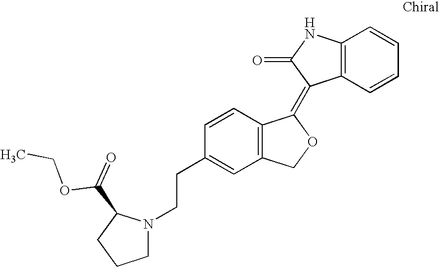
C1=CC(CCN2CCCC2C(=O)OCC)=CC2=C1C(=C1C3=C(NC1=O)C=CC=C3)OC2
